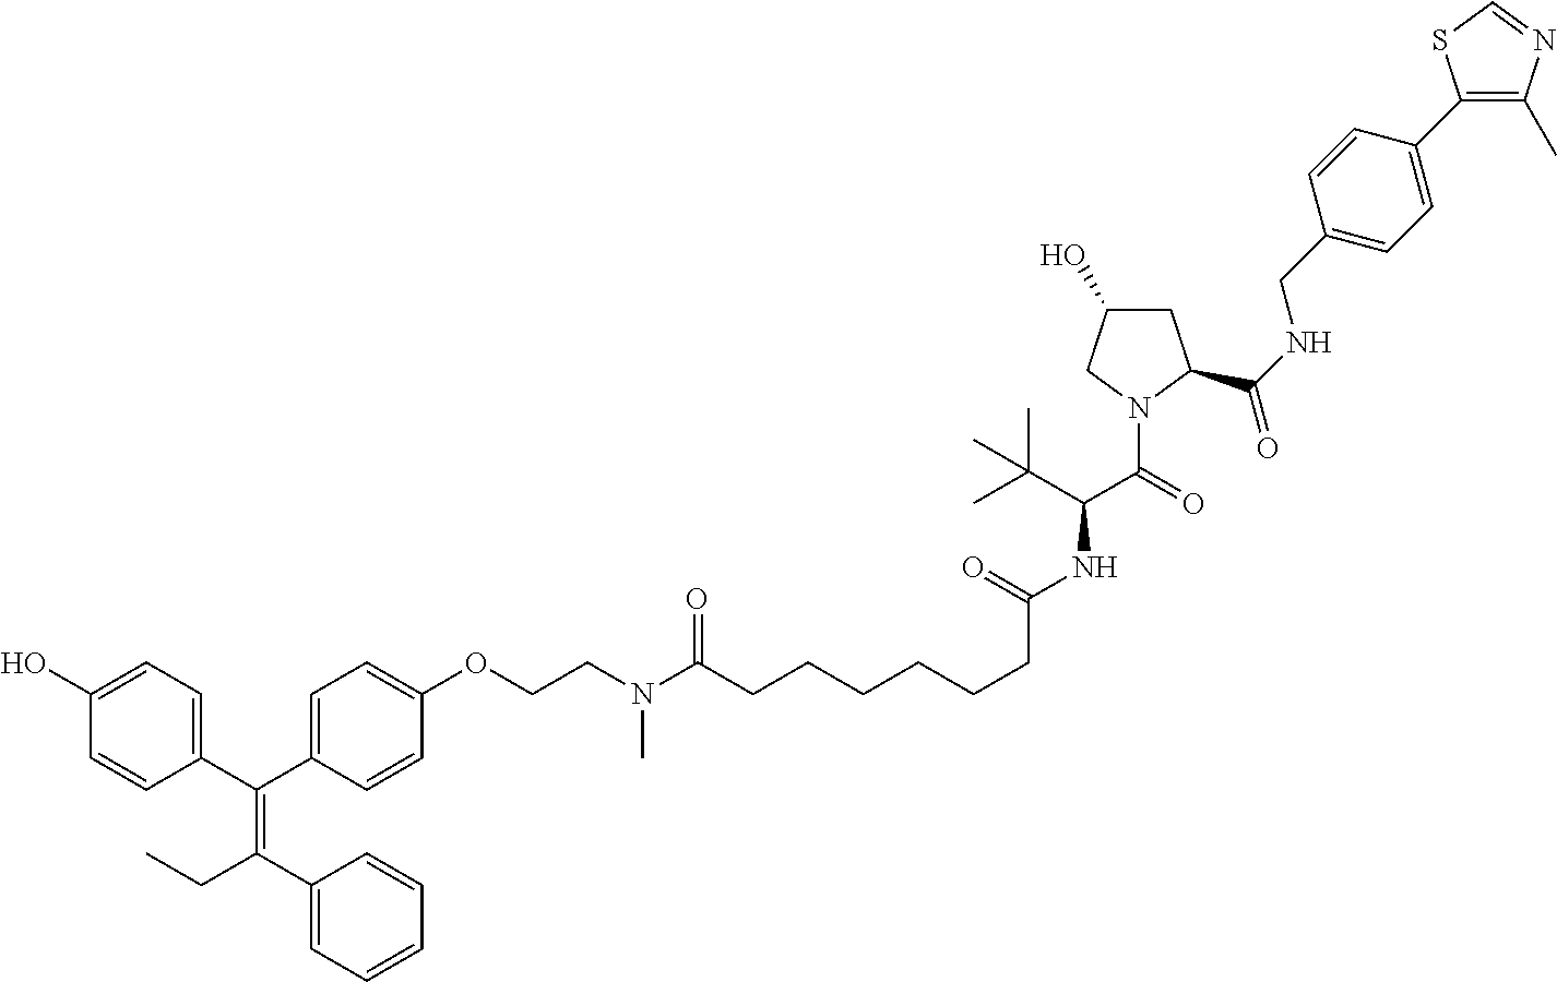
C1(C(C2=CC=C(OCCN(C(CCCCCCC(NC(C(=O)N3CC(O)CC3C(NCC3=CC=C(C4=C(C)N=CS4)C=C3)=O)C(C)(C)C)=O)=O)C)C=C2)=C(C2=CC=CC=C2)CC)=CC=C(O)C=C1
